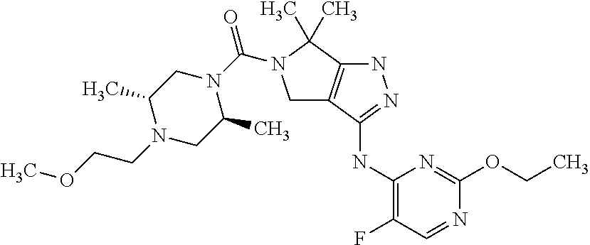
C1(NC2=NNC3=C2CN(C(N2CC(C)N(CCOC)CC2C)=O)C3(C)C)=C(F)C=NC(OCC)=N1
